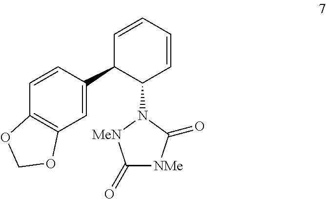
C12=C(C=C(C3C(N4[MeN]C(=O)[NMe]C4=O)C=CC=C3)C=C1)OCO2
